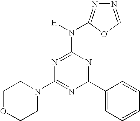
C1(N2CCOCC2)=NC(C2=CC=CC=C2)=NC(N([H])C2=NN=CO2)=N1
